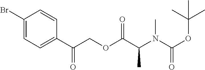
C1(Br)=CC=C(C(COC(C(N(C(OC(C)(C)C)=O)C)C)=O)=O)C=C1
